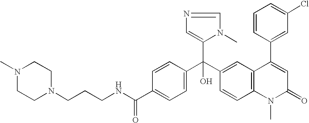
C1=C(C(NCCCN2CCN(C)CC2)=O)C=CC(C(C2=CC3=C(C=C2)N(C)C(=O)C=C3C2=CC(Cl)=CC=C2)(C2=CN=CN2C)O)=C1
